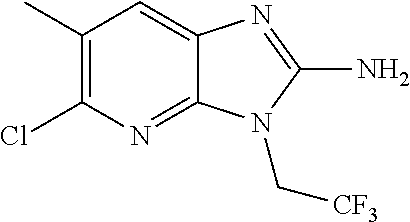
C1(C)=C(Cl)N=C2C(=C1)N=C(N)N2C[CF3]
